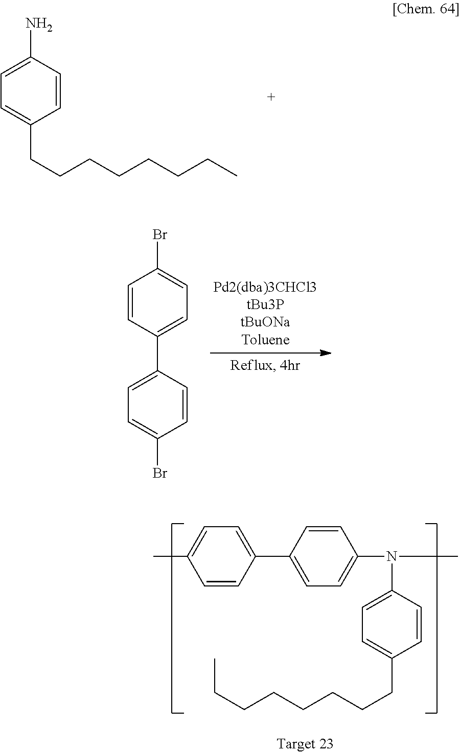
C1=CC(N)=CC=C1CCCCCCCC.CC1=CC=C(C2=CC=C(N(C)C3=CC=C(CCCCCCCC)C=C3)C=C2)C=C1.C1=CC(C2=CC=C(Br)C=C2)=CC=C1Br
